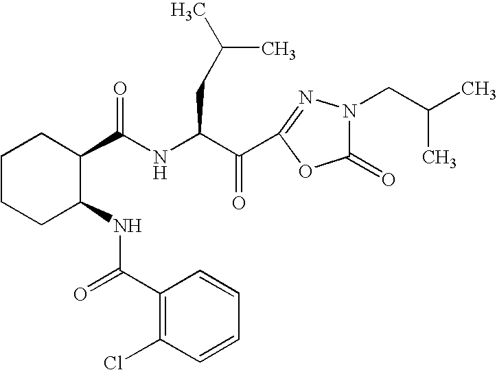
N(C(C(C1=NN(CC(C)C)C(=O)O1)=O)CC(C)C)C(=O)C1CCCCC1NC(=O)C1=C(Cl)C=CC=C1
